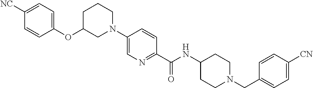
N1(C2=CN=C(C(NC3CCN(CC4=CC=C([CN])C=C4)CC3)=O)C=C2)CCCC(OC2=CC=C([NC])C=C2)C1
